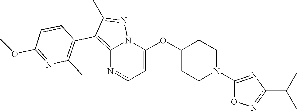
C12=C(C3=C(C)N=C(OC)C=C3)C(C)=NN1C(OC1CCN(C3=NC(C(C)C)=NO3)CC1)=CC=N2
